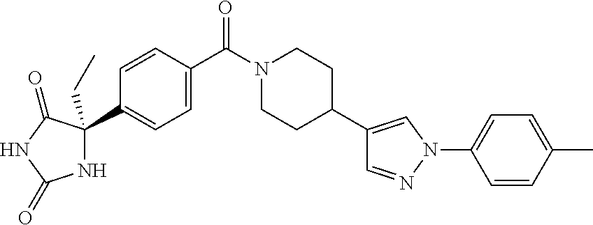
C1CC(C2=CN(C3=CC=C(C)C=C3)N=C2)CCN1C(=O)C1=CC=C(C2(CC)NC(=O)NC2=O)C=C1
